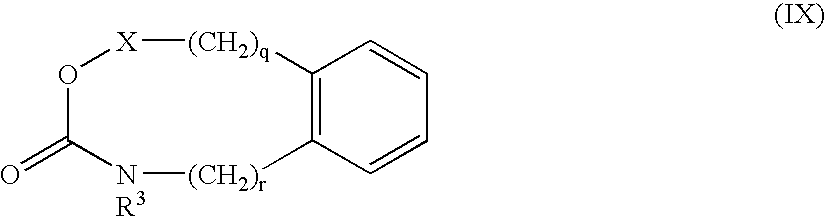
O=C1[NR3][(CH2)r]C2=C(C=CC=C2)[(CH2)q][X]O1
